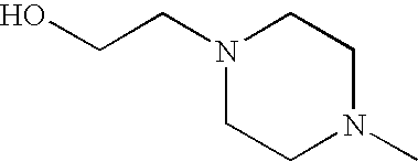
N1(CCO)CCN(C)CC1
